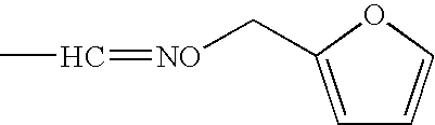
CC=[NO]CC1=CC=CO1
